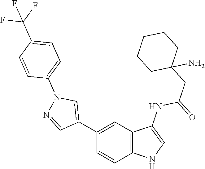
C1(C2=CN(C3=CC=C(C(F)(F)F)C=C3)N=C2)=CC2=C(C=C1)NC=C2NC(=O)CC1(N)CCCCC1
